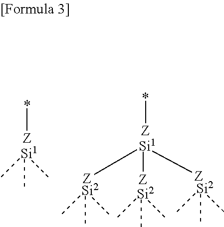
*[Z].[Si1](C)(C)C.*[Z].[Si1]([Z])([Z])[Z].[Si2](C)(C)C.[Si2](C)(C)C.[Si2](C)(C)C
